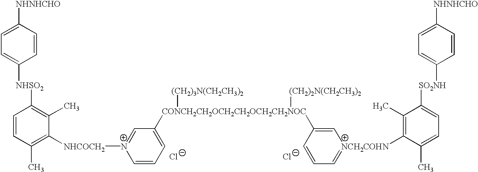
[NHNHCHO]C1=CC=C([NHSO2]C2=C(C)C([NHCOCH2][N+]3=CC([CONCH2CH2OCH2CH2OCH2CH2NOC]([(CH2)3N(CH2CH3)2])([(CH2)2N(CH2CH3)2])C4=C[NCH2COHN](C5=C(C)C([SO2NH]C6=CC=C([NHNHCHO])C=C6)=CC=C5C)=CC=C4)=CC=C3)=C(C)C=C2)C=C1.[Cl-].[Cl-]
